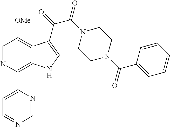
C1=NC(C2=CC=NC=N2)=C2C(=C1[OMe])C(C(=O)C(N1CCN(C(C3=CC=CC=C3)=O)CC1)=O)=CN2
